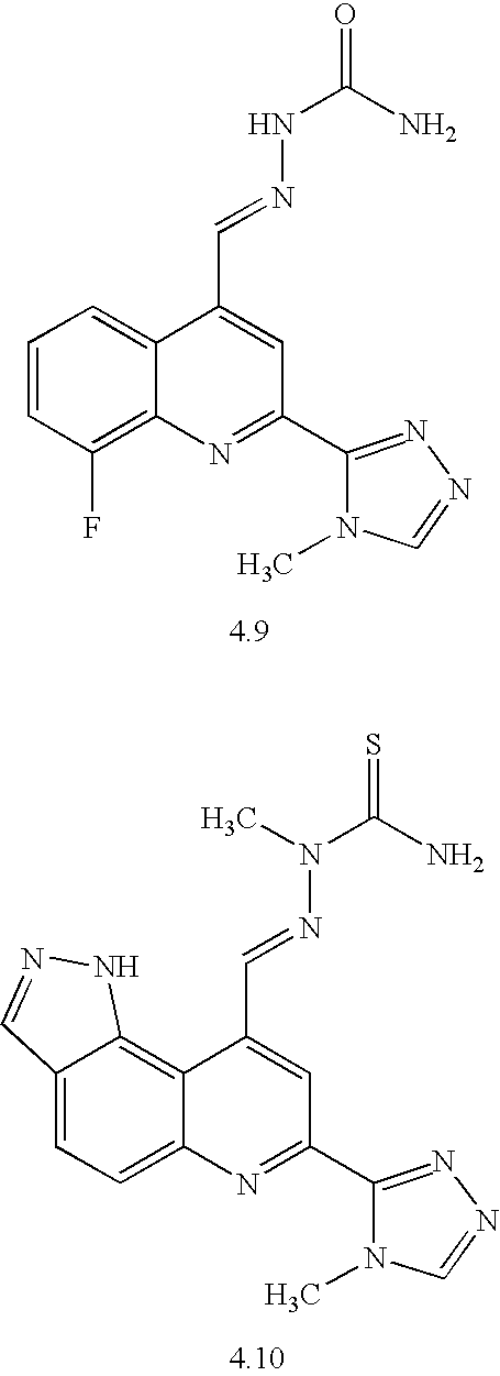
C1=CC=C2C(=C1F)N=C(C1=NN=CN1C)C=C2C=NNC(=O)N.C1=C2C(=C3C(=C1)N=C(C1=NN=CN1C)C=C3C=NN(C(=S)N)C)NN=C2
